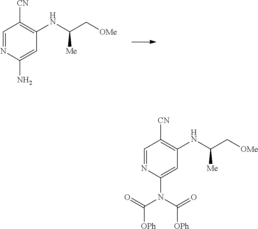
C1=NC(N)=CC(NC(C[OMe])[Me])=C1[CN].C1=NC(N(C(=O)[OPh])C(=O)[OPh])=CC(NC(C[OMe])[Me])=C1[CN]
